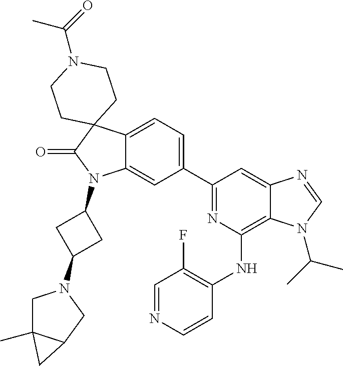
C12=CC=C(C3=NC(NC4=C(F)C=NC=C4)=C4C(=C3)N=CN4C(C)C)C=C1N(C1CC(N3CC4(C)C(C3)C4)C1)C(=O)C21CCN(C(=O)C)CC1
